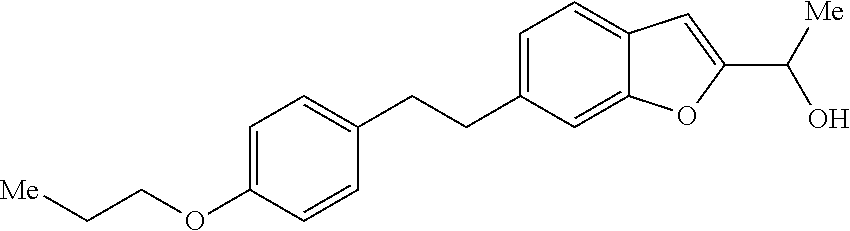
C1=C(OCC[Me])C=CC(CCC2=CC=C3C(=C2)OC(C([Me])O)=C3)=C1
